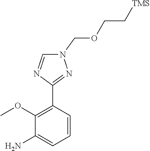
C1=CC(C2=NN(COCC[TMS])C=N2)=C(OC)C(N)=C1
